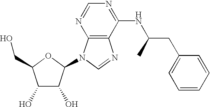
C1=NC2=C(C(NC(CC3=CC=CC=C3)C)=N1)N=CN2C1C(O)C(O)C(CO)O1
